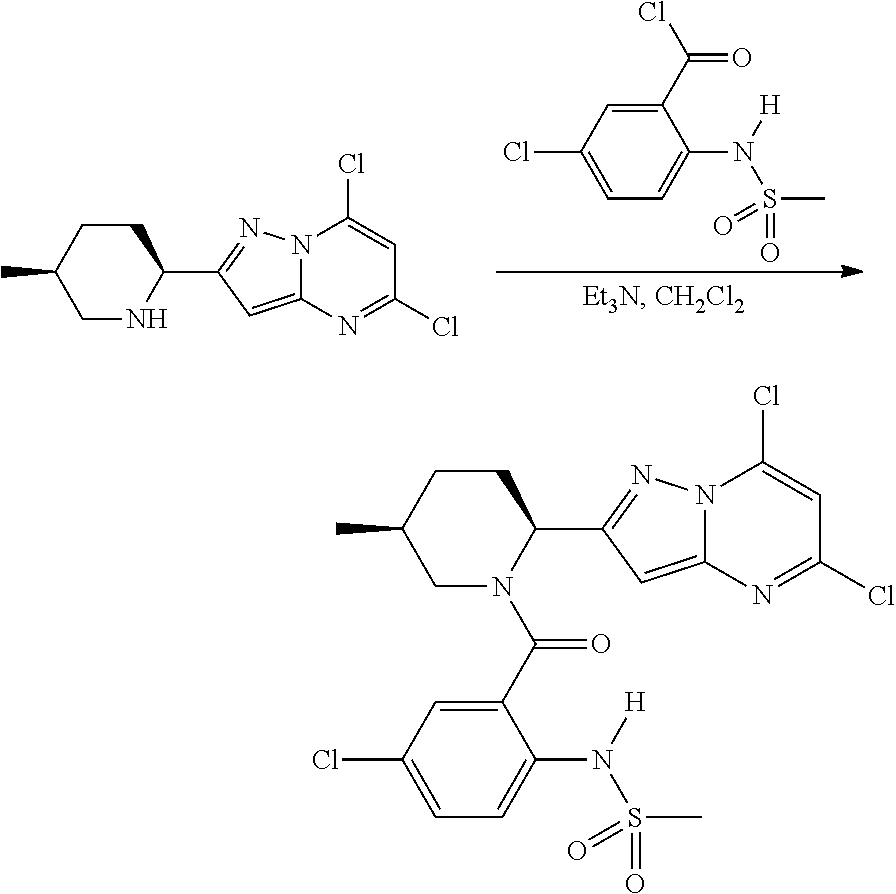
C1(C2=NN3C(=C2)N=C(Cl)C=C3Cl)CCC(C)CN1.ClC(C1=CC(Cl)=CC=C1N([H])S(C)(=O)=O)=O.C1(C2=NN3C(=C2)N=C(Cl)C=C3Cl)CCC(C)CN1C(C1=CC(Cl)=CC=C1N([H])S(C)(=O)=O)=O
